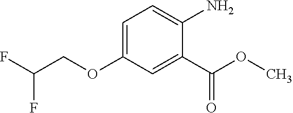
C1=C(OCC(F)F)C=C(C(OC)=O)C(N)=C1
